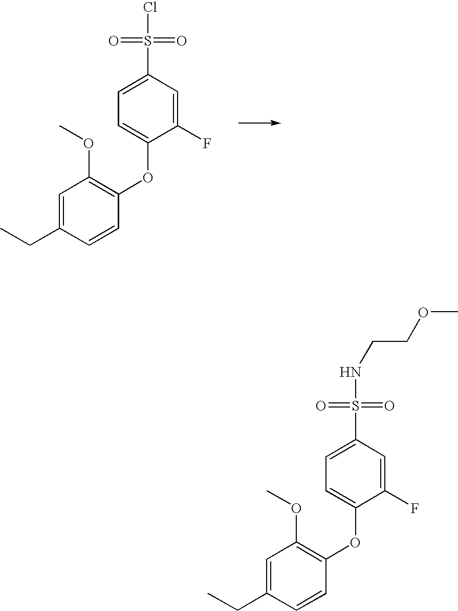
C(C1=CC(OC)=C(OC2=CC=C(S(Cl)(=O)=O)C=C2F)C=C1)C.C(C1=CC(OC)=C(OC2=CC=C(S(NCCOC)(=O)=O)C=C2F)C=C1)C
